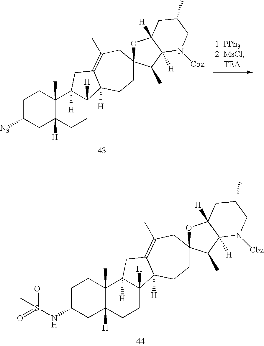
C1C(NS(=O)(=O)C)CC2([H])C(C)(C1)C1([H])C([H])(CC2)C2([H])C(=C(C)CC3(CC2)OC2([H])C([H])(C3C)N([Cbz])CC(C)C2)C1.C1C([N3])CC2([H])C(C)(C1)C1([H])C([H])(CC2)C2([H])C(=C(C)CC3(CC2)OC2([H])C([H])(C3C)N([Cbz])CC(C)C2)C1
